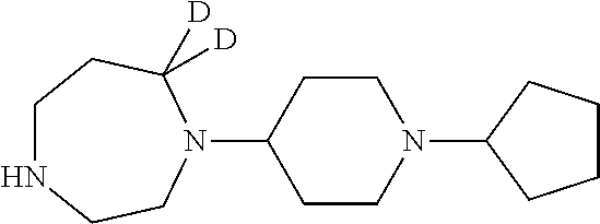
C1NCCN(C2CCN(C3CCCC3)CC2)C([D])([D])C1
